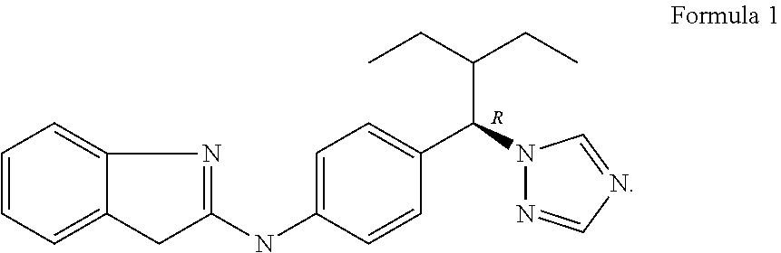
C1=CC=C2C(=C1)N=C(NC1=CC=C(C(N3N=CN=C3)C(CC)CC)C=C1)C2.[R]
